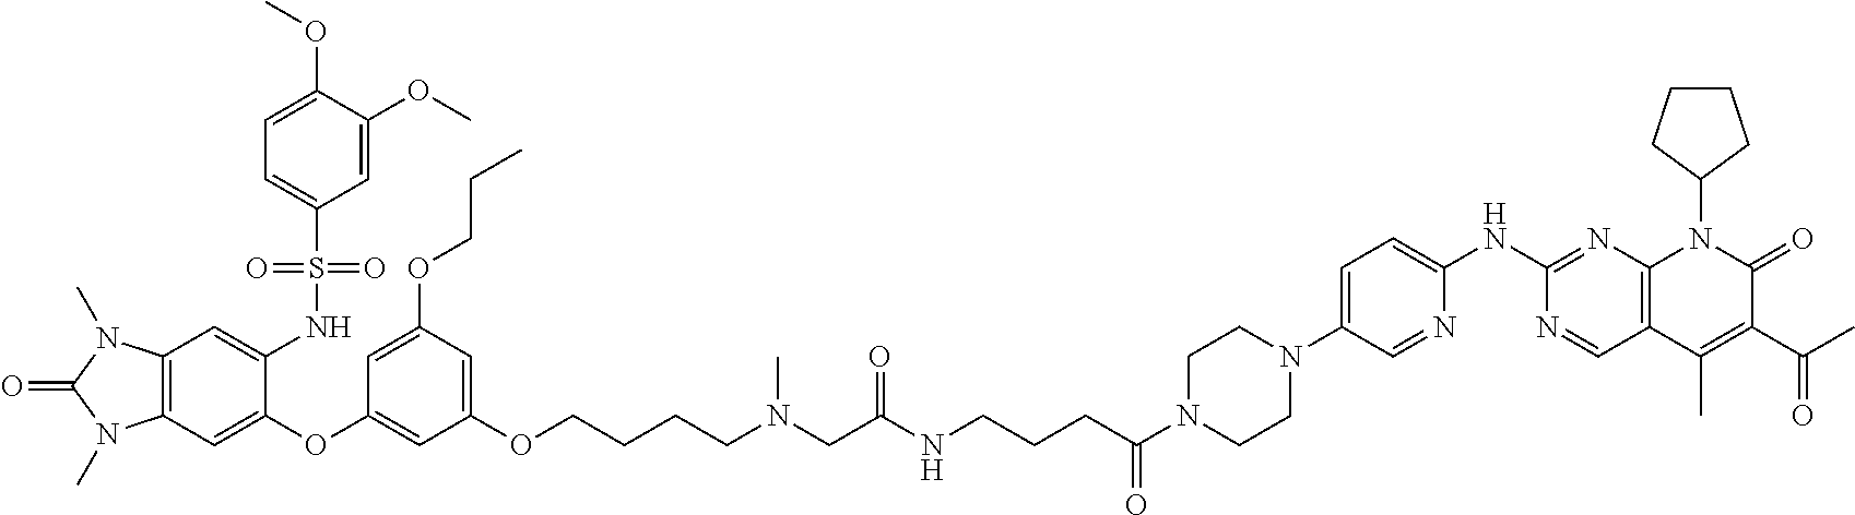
C12=C(C=C(OC3=CC(OCCCCN(C)CC([N H]CCCC(N4CCN(C5=CC=C(NC6=NC7=C(C=N6)C(C)=C(C(C)=O)C(=O)N7C6CCCC6)N=C5)CC4)=O)=O)=CC(OCCC)=C3)C(NS(C3=CC=C(OC)C(OC)=C3)(=O)=O)=C1)N(C)C(=O)N2C
